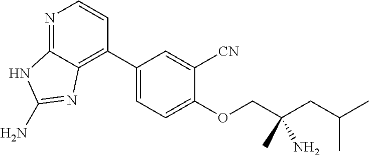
C1(C2=C3C(=NC=C2)NC(N)=N3)=CC=C(OCC(CC(C)C)(C)N)C([CN])=C1
